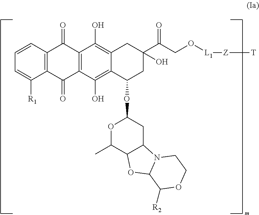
C1=CC2=C(C([R1])=C1)C(=O)C1=C(C2=O)C(O)=C2C(=C1O)C(OC1OC(C)C3C(C1)N1C(O3)C([R2])OCC1)CC(C(CO[L1][Z][T])=O)(O)C2
